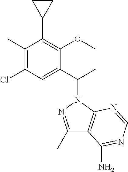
C1(C)=C(Cl)C=C(C(C)N2N=C(C)C3=C2N=CN=C3N)C(OC)=C1C1CC1
